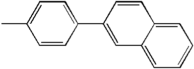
C1=C(C)C=CC(C2=CC3=CC=CC=C3C=C2)=C1
